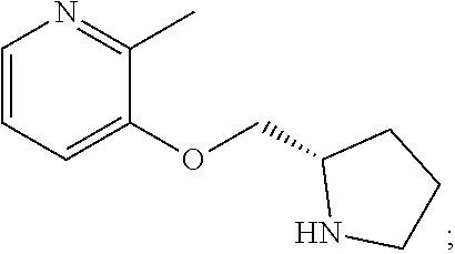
C1=CC=C(OCC2NCCC2)C(C)=N1
